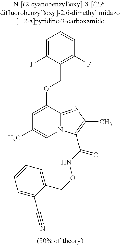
C1=C(F)C(COC2=CC(C)=CN3C2=NC(C)=C3C(NOCC2=CC=CC=C2C#N)=O)=C(F)C=C1
